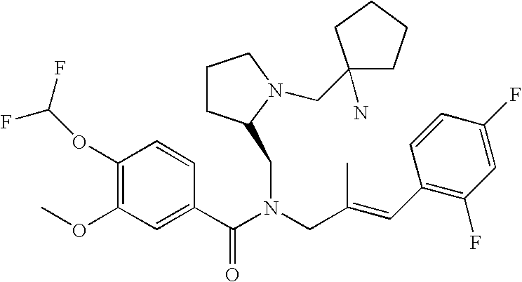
C1(OC(F)F)=C(OC)C=C(C(N(CC(C)=CC2=C(F)C=C(F)C=C2)CC2CCCN2CC2(N)CCCC2)=O)C=C1
